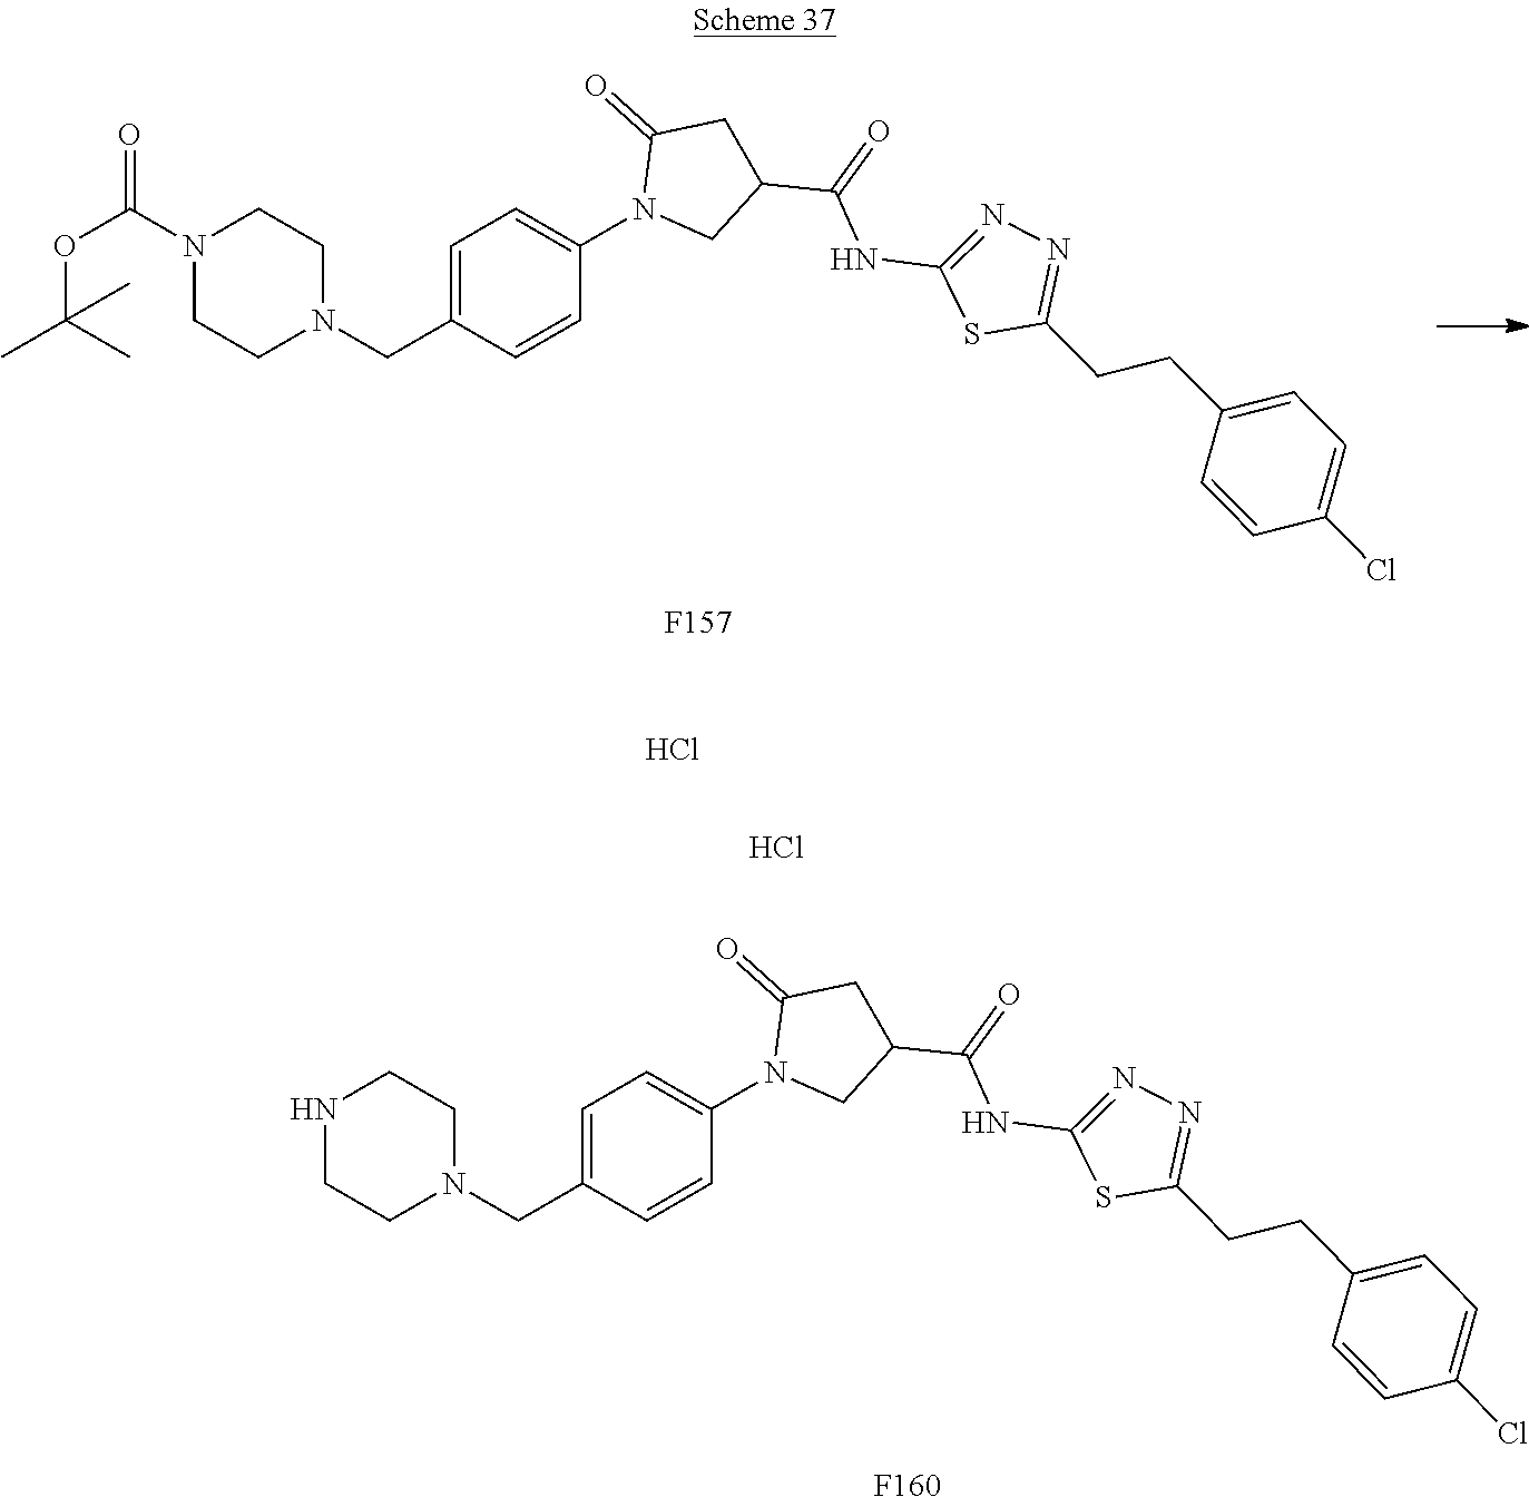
C1=C(CN2CCN(C(OC(C)(C)C)=O)CC2)C=CC(N2CC(C(NC3=NN=C(CCC4=CC=C(Cl)C=C4)S3)=O)CC2=O)=C1.[F157].C1=C(CN2CCNCC2)C=CC(N2CC(C(NC3=NN=C(CCC4=CC=C(Cl)C=C4)S3)=O)CC2=O)=C1.Cl.Cl.[F160]
